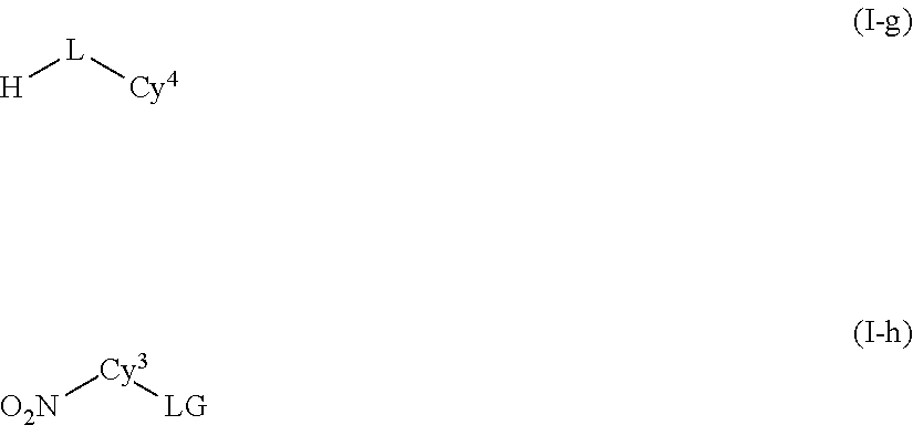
[H][L][Cy4].[O2N][Cy3][LG]
